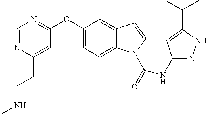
C1(OC2=NC=NC(CCNC)=C2)=CC=C2C(=C1)C=CN2C(=O)NC1=NNC(C(C)C)=C1
